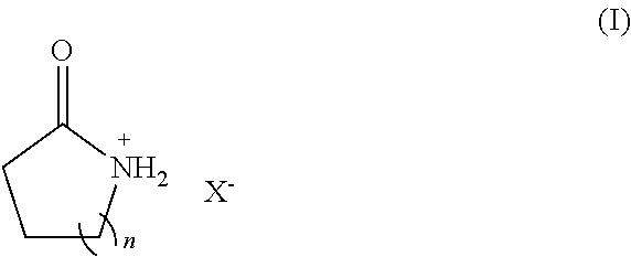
C1CNC(=O)C1.[X-]
